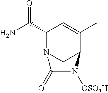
C1(C(N)=O)N2CC(C(C)=C1)N([OSO3H])C2=O
